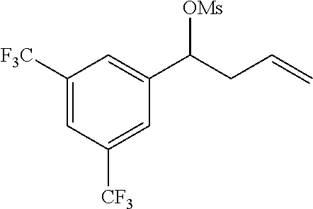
C1([F3C])=CC([CF3])=CC(C(CC=C)[OMs])=C1
